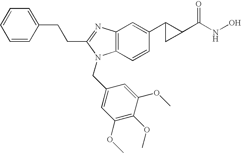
C(C1=NC2=C(C=CC(C3C(C(NO)=O)C3)=C2)N1CC1=CC(OC)=C(OC)C(OC)=C1)CC1=CC=CC=C1
